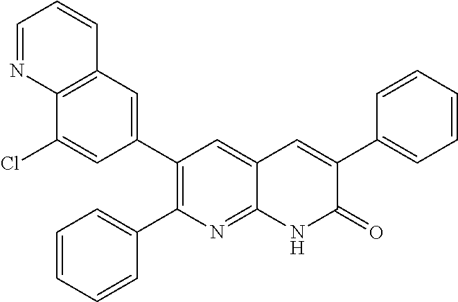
C12=C(C=C(C3=C(C4=CC=CC=C4)N=C4C(=C3)C=C(C3=CC=CC=C3)C(=O)N4)C=C1Cl)C=CC=N2
